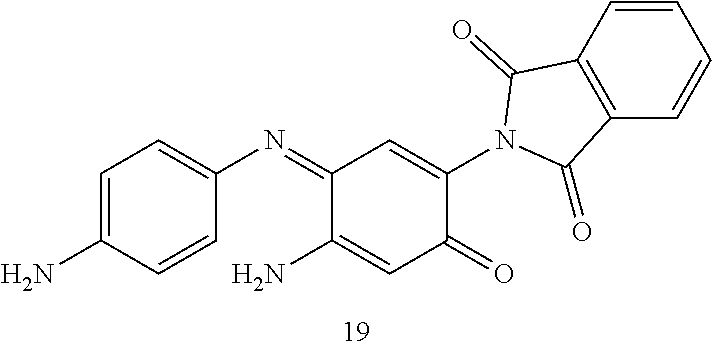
C1=C(N)C=CC(N=C2C(N)=CC(=O)C(N3C(=O)C4=C(C=CC=C4)C3=O)=C2)=C1
